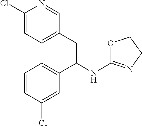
C1(Cl)=CC=C(CC(NC2=NCCO2)C2=CC=CC(Cl)=C2)C=N1
